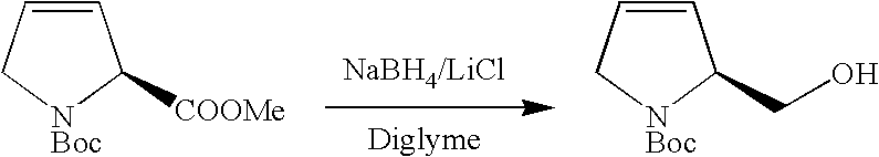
C1=CC[NBoc]C1[COOMe].C1=CC[NBoc]C1CO
